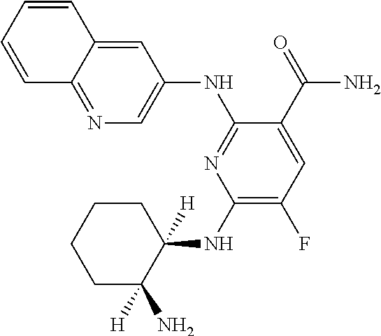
C1(NC2([H])CCCCC2([H])N)=C(F)C=C(C(=O)N)C(NC2=CN=C3C(=C2)C=CC=C3)=N1
